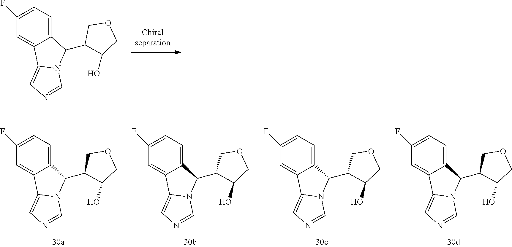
C1(F)=CC=C2C(=C1)C1=CN=CN1C2C1COCC1O.C1(F)=CC=C2C(=C1)C1=CN=CN1C2C1COCC1O.C1(F)=CC=C2C(=C1)C1=CN=CN1C2C1COCC1O.C1(F)=CC=C2C(=C1)C1=CN=CN1C2C1COCC1O.C1(F)=CC=C2C(=C1)C1=CN=CN1C2C1COCC1O
